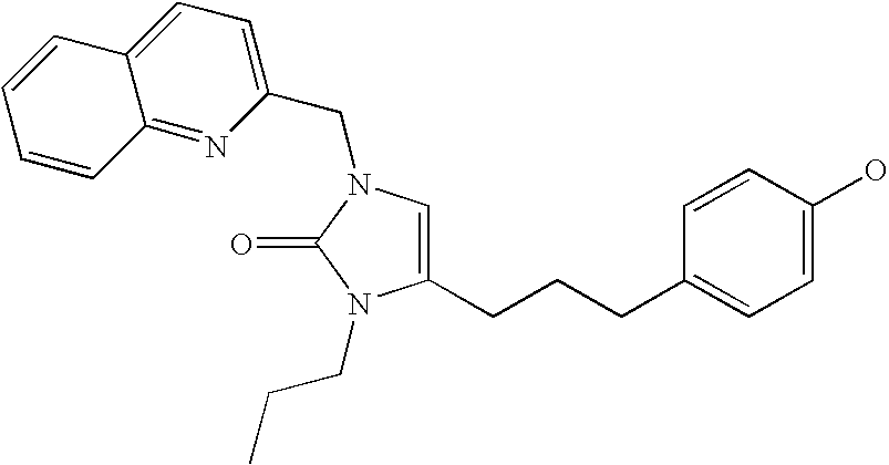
C12=NC(CN3C=C(CCCC4=CC=C(O)C=C4)N(CCC)C3=O)=CC=C1C=CC=C2
